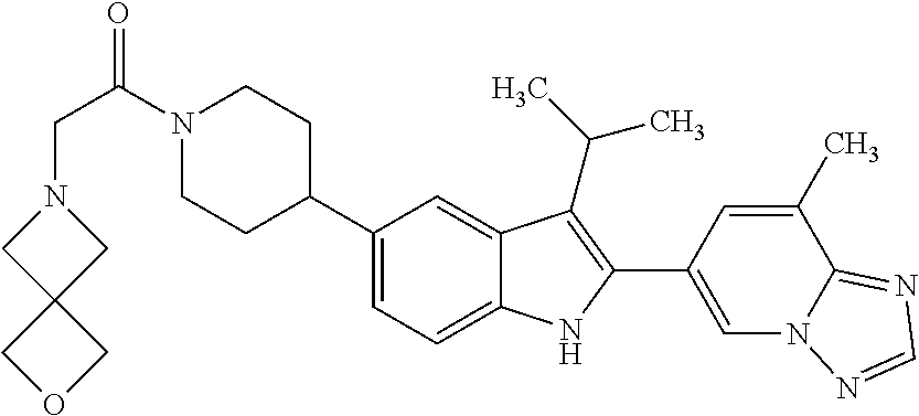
N1(C(CN2CC3(C2)COC3)=O)CCC(C2=CC=C3C(=C2)C(C(C)C)=C(C2=CN4C(=NC=N4)C(C)=C2)N3)CC1
